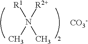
[R1]N(C)([R2+])C.[CO3-]
